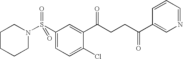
N1(S(C2=CC=C(Cl)C(C(CCC(=O)C3=CN=CC=C3)=O)=C2)(=O)=O)CCCCC1
